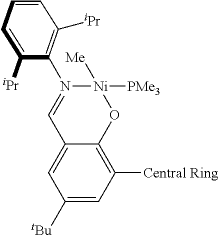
C1([tBu])=CC([Central Ring])=C2C(=C1)C=N(C1=C([iPr])C=CC=C1[iPr])[Ni]([PMe3])([Me])O2
